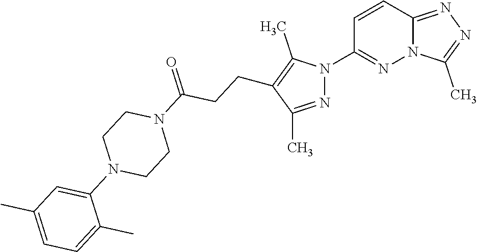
C12=NN=C(C)N1N=C(N1N=C(C)C(CCC(N3CCN(C4=CC(C)=CC=C4C)CC3)=O)=C1C)C=C2
